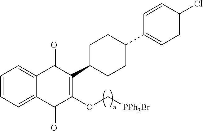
C1=CC=C2C(=C1)C(=O)C(C1CCC(C3=CC=C(Cl)C=C3)CC1)=C(OC[PPh3Br])C2=O
